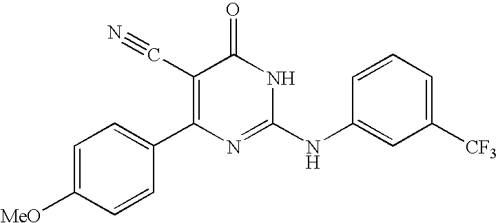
C1=CC(C2=C(C#N)C(=O)NC(NC3=CC([CF3])=CC=C3)=N2)=CC=C1[MeO]
